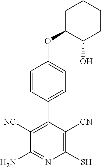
C1(C2=C([NC])C(N)=NC(S)=C2[CN])=CC=C(OC2C(O)CCCC2)C=C1
